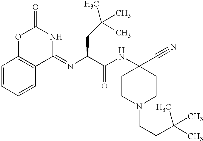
C1=CC=CC2=C1OC(=O)NC2=NC(C(NC1(C#N)CCN(CCC(C)(C)C)CC1)=O)CC(C)(C)C
